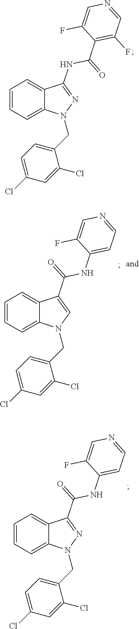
C1=CC=C2C(=C1)C(NC(C1=C(F)C=NC=C1F)=O)=NN2CC1=CC=C(Cl)C=C1Cl.C1=CC=C2C(=C1)C(C(NC1=CC=NC=C1F)=O)=NN2CC1=CC=C(Cl)C=C1Cl.C1=CC=C2C(=C1)C(C(NC1=CC=NC=C1F)=O)=CN2CC1=CC=C(Cl)C=C1Cl
